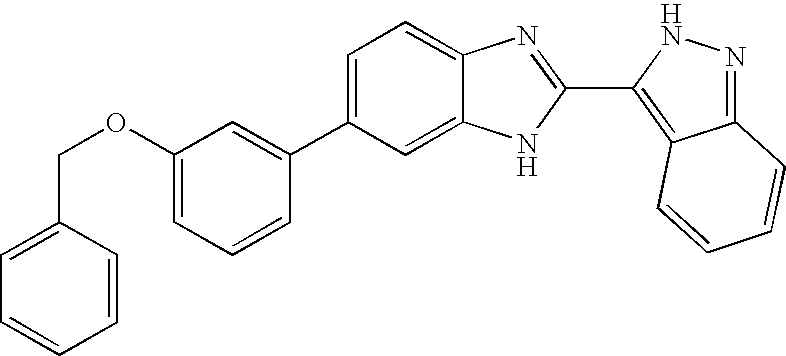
C1=C(C2=CC(OCC3=CC=CC=C3)=CC=C2)C=C2C(=C1)N=C(C1=C3C(=NN1)C=CC=C3)N2
